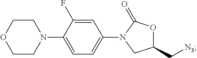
[N3]CC1OC(=O)N(C2=CC=C(N3CCOCC3)C(F)=C2)C1
